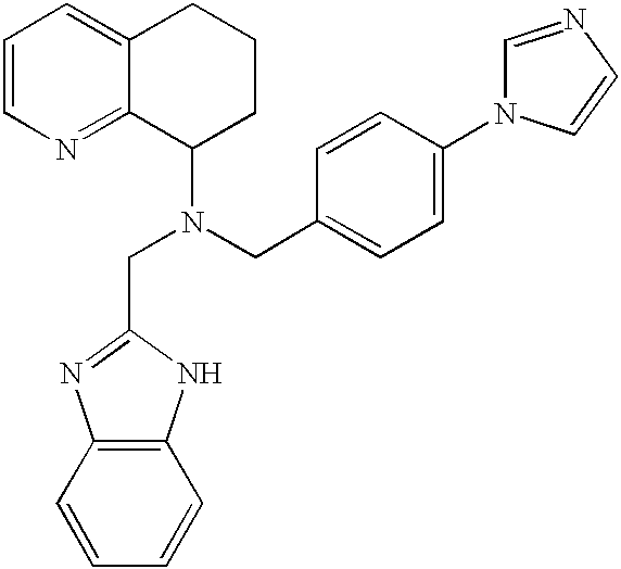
C1=CN=C2C(=C1)CCCC2N(CC1=CC=C(N2C=NC=C2)C=C1)CC1=NC2=C(C=CC=C2)N1
